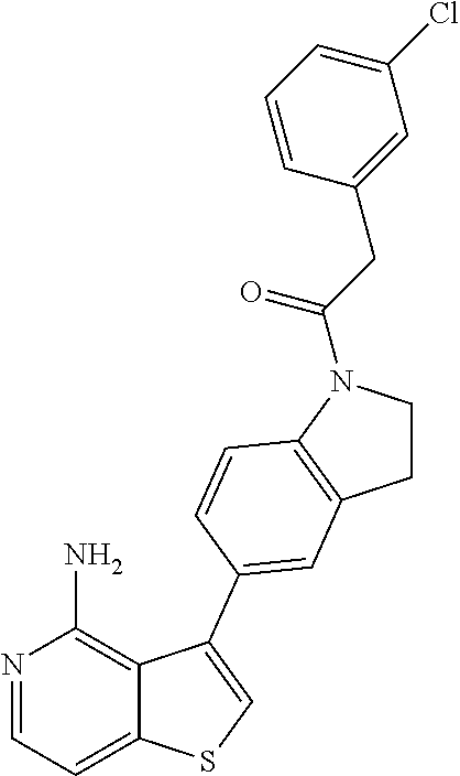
C1CN(C(CC2=CC(Cl)=CC=C2)=O)C2=C1C=C(C1=CSC3=CC=NC(N)=C31)C=C2
